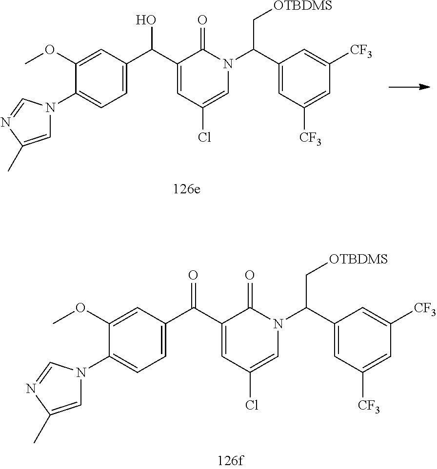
C1=C(C)N=CN1C1=CC=C(C(C2=CC(Cl)=CN(C(C3=CC([CF3])=CC([CF3])=C3)C[OTBDMS])C2=O)=O)C=C1OC.C1=C(C)N=CN1C1=CC=C(C(C2=CC(Cl)=CN(C(C3=CC([CF3])=CC([CF3])=C3)C[OTBDMS])C2=O)O)C=C1OC
